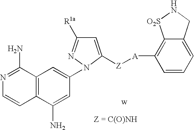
C1(N2N=C([R1a])C=C2[Z][A]C2=C3C(=CC=C2)CN[O2S]3)=CC2=C(C(N)=C1)C=CN=C2N
